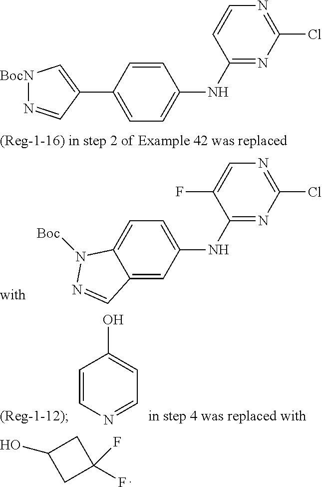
C1=CN=CC=C1O.C12=CC(NC3=NC(Cl)=NC=C3F)=CC=C1N([Boc])N=C2.C1(O)CC(F)(F)C1.C1=C(C2=C[BocN]N=C2)C=CC(NC2=NC(Cl)=NC=C2)=C1
